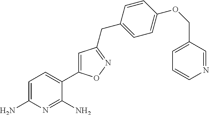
C1=C(N)N=C(N)C(C2=CC(CC3=CC=C(OCC4=CC=CN=C4)C=C3)=NO2)=C1
